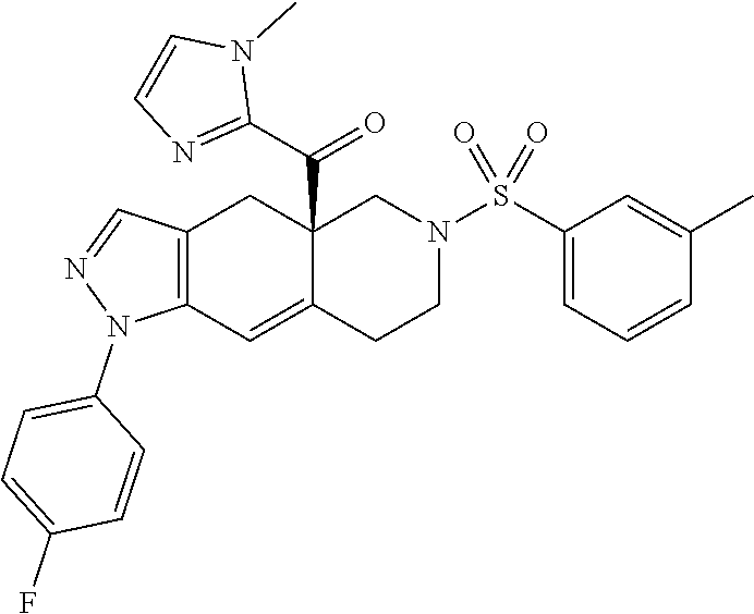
C12(C(C3=NC=CN3C)=O)C(=CC3=C(C1)C=NN3C1=CC=C(F)C=C1)CCN(S(C1=CC=CC(C)=C1)(=O)=O)C2
